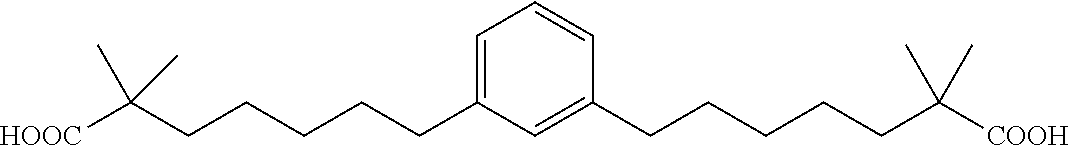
C([HOOC])(CCCCCC1=CC=CC(CCCCCC([COOH])(C)C)=C1)(C)C
